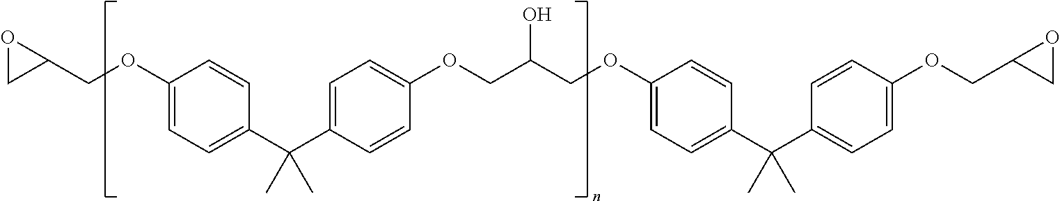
C1=C(OCC2OC2)C=CC(C(C2=CC=C(OCC(O)COC3=CC=C(C(C4=CC=C(OCC5CO5)C=C4)(C)C)C=C3)C=C2)(C)C)=C1
